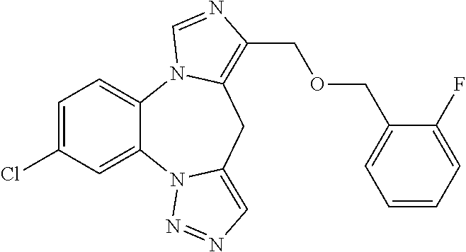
C1=C(Cl)C=C2C(=C1)N1C(=C(COCC3=CC=CC=C3F)N=C1)CC1=CN=NN21
